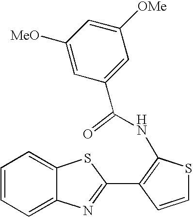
C1=CC=C2C(=C1)SC(C1=C(NC(C3=CC([OMe])=CC([MeO])=C3)=O)SC=C1)=N2
